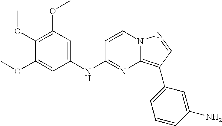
C1(OC)=C(OC)C=C(NC2=NC3=C(C4=CC=CC(N)=C4)C=NN3C=C2)C=C1OC
